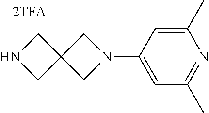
C1(C)=CC(N2CC3(C2)CNC3)=CC(C)=N1
